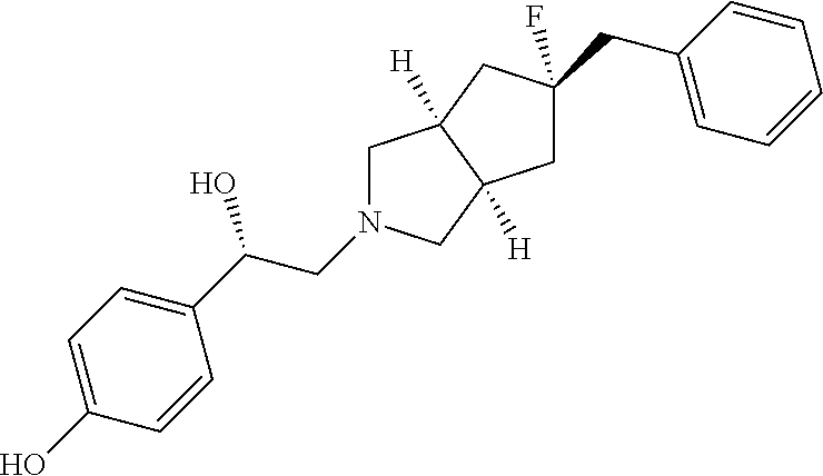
C1C(CC2=CC=CC=C2)(F)CC2([H])C1([H])CN(CC(C1=CC=C(O)C=C1)O)C2
